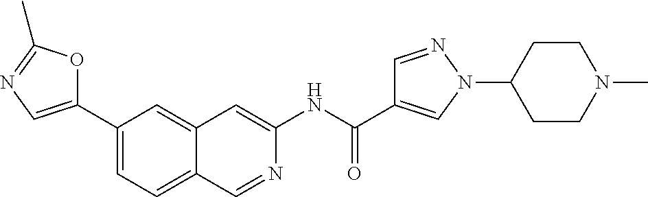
C1(C(=O)NC2=CC3=CC(C4=CN=C(C)O4)=CC=C3C=N2)=CN(C2CCN(C)CC2)N=C1
